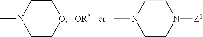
CN1CCOCC1.CN1CCN([Z1])CC1
